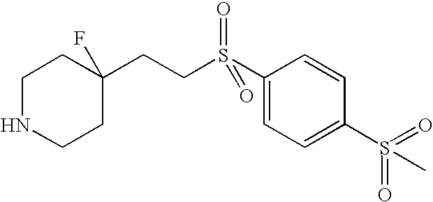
C1NCCC(CCS(C2=CC=C(S(=O)(C)=O)C=C2)(=O)=O)(F)C1
